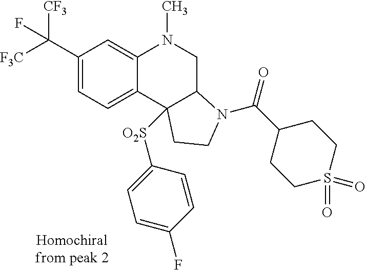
C1(C([F3C])([CF3])F)=CC=C2C(=C1)N(C)CC1C2([O2S]C2=CC=C(F)C=C2)CCN1C(=O)C1CCS(=O)(=O)CC1
